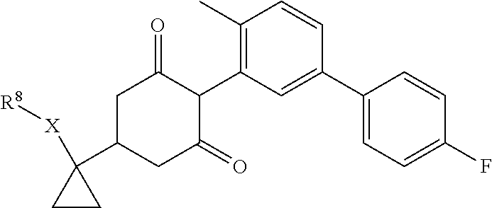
C1(C2=CC(C3C(=O)CC(C4([X][R8])CC4)CC3=O)=C(C)C=C2)=CC=C(F)C=C1
